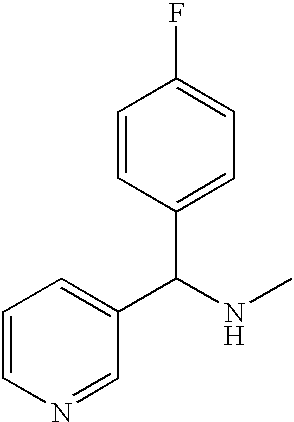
C1=CN=CC(C(NC)C2=CC=C(F)C=C2)=C1
